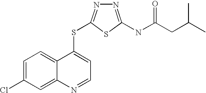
C1=C(Cl)C=C2C(=C1)C(SC1=NN=C(NC(=O)CC(C)C)S1)=CC=N2
